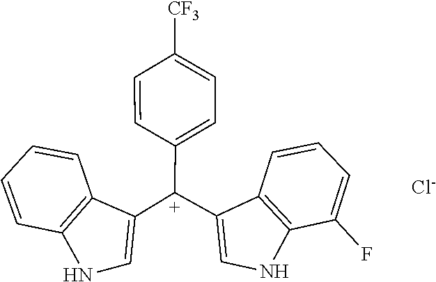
C1=CC2=C(C=C1)C([C+](C1=CC=C([CF3])C=C1)C1=CNC3=C1C=CC=C3F)=CN2.[Cl-]
